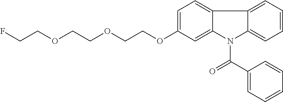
C(OCCOCCOC1=CC=C2C(=C1)N(C(=O)C1=CC=CC=C1)C1=CC=CC=C21)CF
